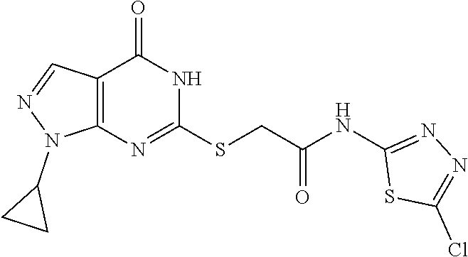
C12=C(N=C(SCC(=O)NC3=NN=C(Cl)S3)NC1=O)N(C1CC1)N=C2
